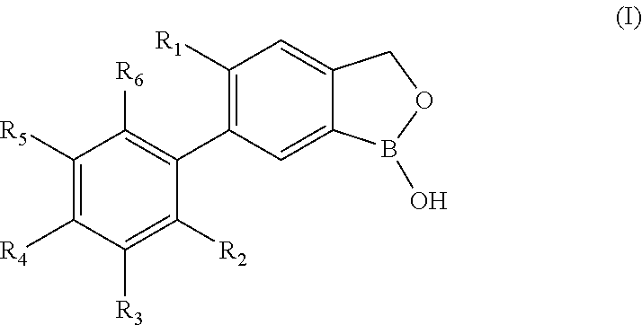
C1([R5])=C([R4])C([R3])=C([R2])C(C2=C([R1])C=C3C(=C2)B(O)OC3)=C1[R6]
